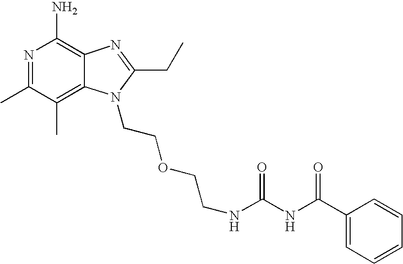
C12=C(C)C(C)=NC(N)=C1N=C(CC)N2CCOCCNC(NC(C1=CC=CC=C1)=O)=O
